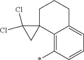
C12=C(*)C=CC=C1CCCC21C(Cl)(Cl)C1
